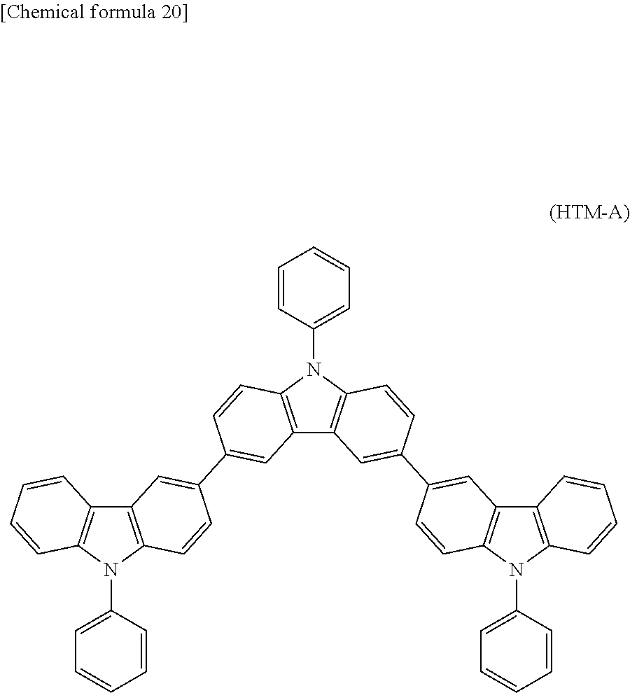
C12=C(N(C3=CC=CC=C3)C3=C1C=C(C1=CC4=C(N(C5=CC=CC=C5)C5=C4C=CC=C5)C=C1)C=C3)C=CC(C1=CC3=C(C=C1)N(C1=CC=CC=C1)C1=C3C=CC=C1)=C2
